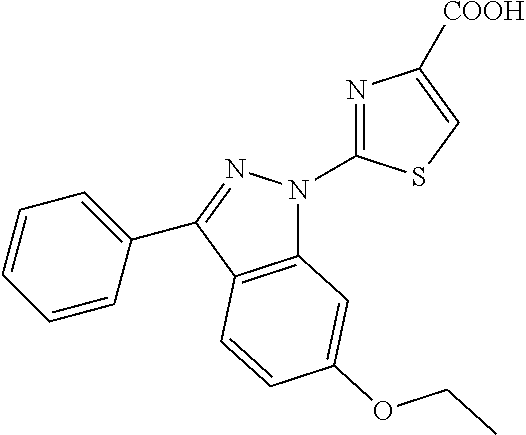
C12=C(C(C3=CC=CC=C3)=NN1C1=NC([COOH])=CS1)C=CC(OCC)=C2
